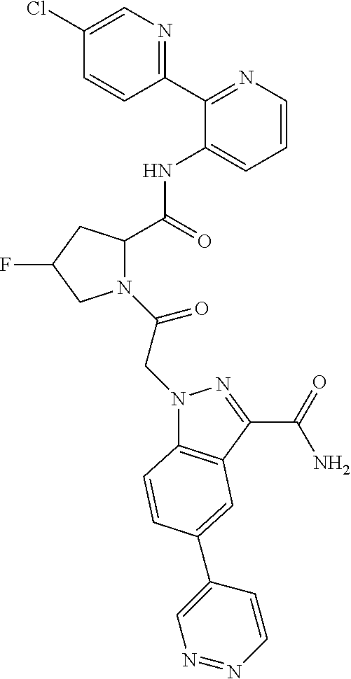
N1(C(CN2C3=C(C(C(=O)N)=N2)C=C(C2=CN=NC=C2)C=C3)=O)C(C(=O)NC2=CC=CN=C2C2=NC=C(Cl)C=C2)CC(F)C1
